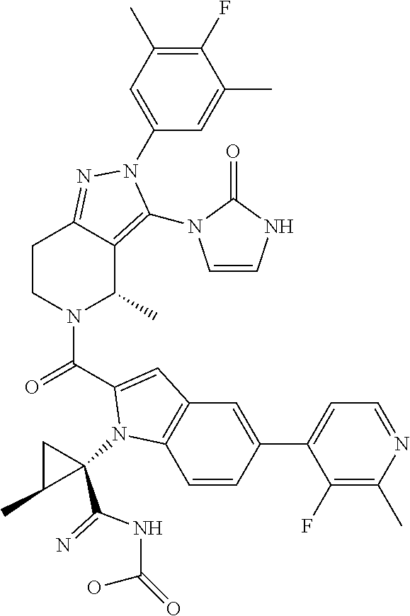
C1(F)=C(C)C=C(N2C(N3C=CNC3=O)=C3C(C)N(C(=O)C4=CC5=C(C=CC(C6=CC=NC(C)=C6F)=C5)N4C4(C(NC(=O)O)=N)CC4C)CCC3=N2)C=C1C
